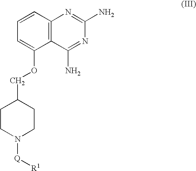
C1=CC2=C(C(OCC3CCN([Q][R1])CC3)=C1)C(N)=NC(N)=N2
